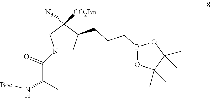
C1C(CCCB2OC(C)(C)C(C)(C)O2)C([CO2Bn])([N3])CN1C(C(C)N[Boc])=O
